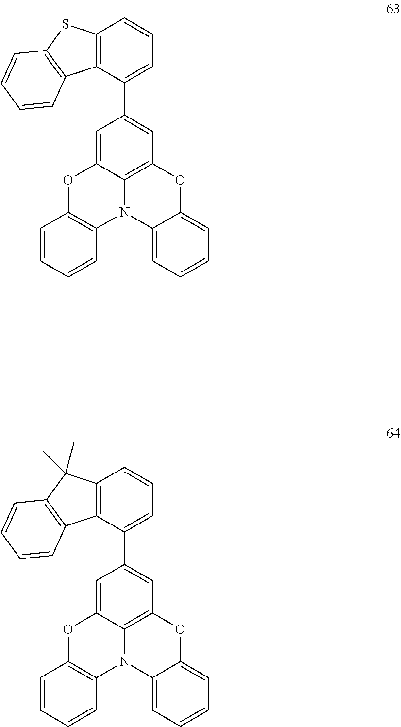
O1C2=C(N3C4=C(OC5=CC=CC=C35)C=C(C3=CC=CC5=C3C3=C(S5)C=CC=C3)C=C14)C=CC=C2.O1C2=C(N3C4=C(OC5=CC=CC=C35)C=C(C3=CC=CC5=C3C3=C(C5(C)C)C=CC=C3)C=C14)C=CC=C2
